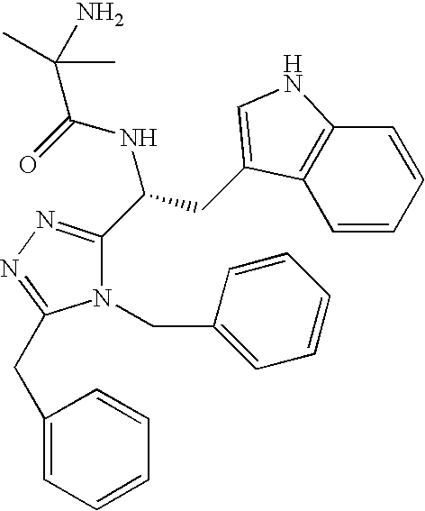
N1(CC2=CC=CC=C2)C(C(CC2=CNC3=C2C=CC=C3)NC(=O)C(N)(C)C)=NN=C1CC1=CC=CC=C1
